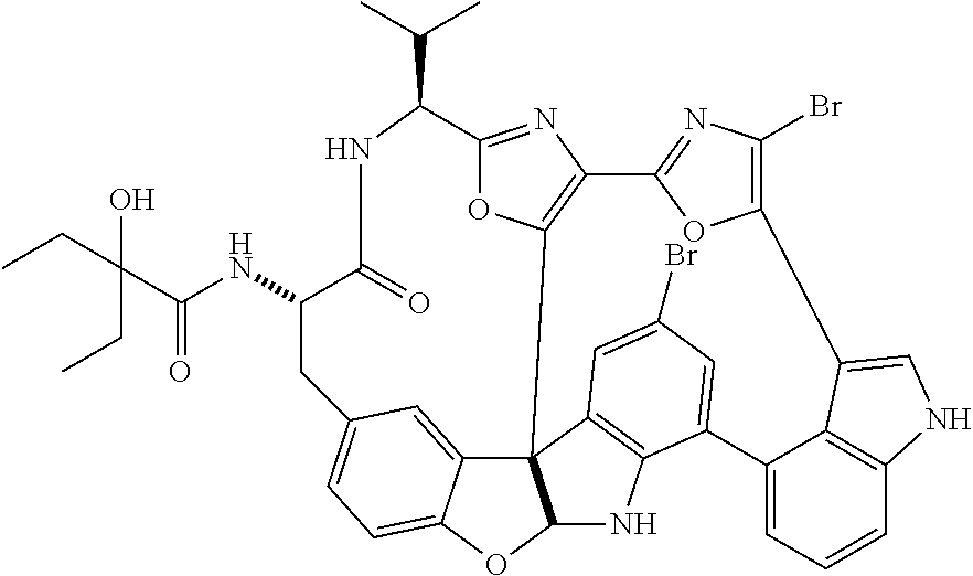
CCC(O)(CC)C(=O)NC1C(=O)NC(C(C)C)C2=NC3=C(C45C6=CC(=CC=C6OC4NC4=C5C=C(Br)C=C4C4=CC=CC5=C4C(=CN5)C4=C(Br)N=C3O4)C1)O2
